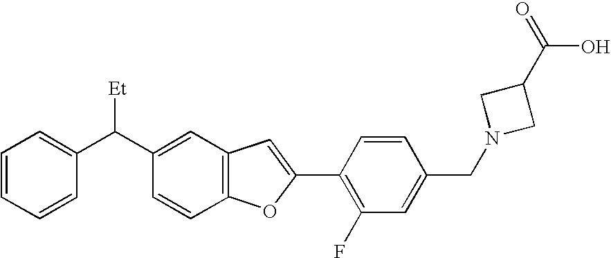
C1(C(C2=CC3=C(C=C2)OC(C2=C(F)C=C(CN4CC(C(=O)O)C4)C=C2)=C3)[Et])=CC=CC=C1
